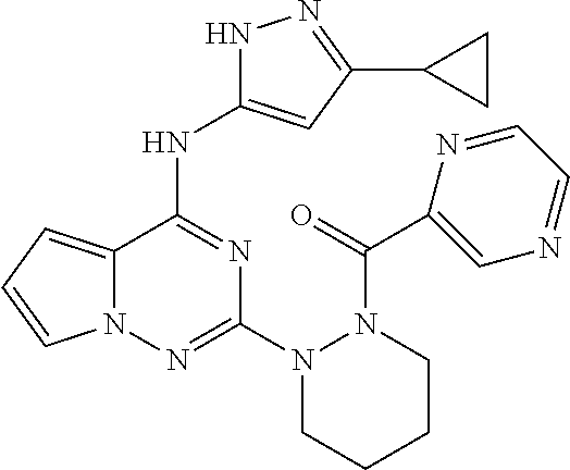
C12=CC=CN1N=C(N1CCCCN1C(C1=CN=CC=N1)=O)N=C2NC1=CC(C2CC2)=NN1
